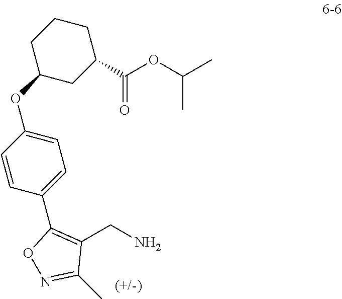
C1(CN)=C(C2=CC=C(OC3CC(C(OC(C)C)=O)CCC3)C=C2)ON=C1C
